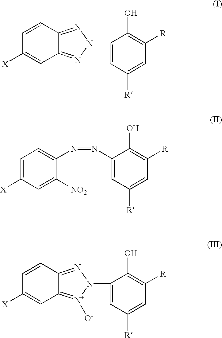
C12=NN(C3=CC([R])=CC([R])=C3O)N=C1C=C([X])C=C2.C1(N=NC2=CC=C([X])C=C2[NO2])=CC([R])=CC([R])=C1O.C12=NN(C3=CC([R])=CC([R])=C3O)[N+]([O-])=C1C=C([X])C=C2
